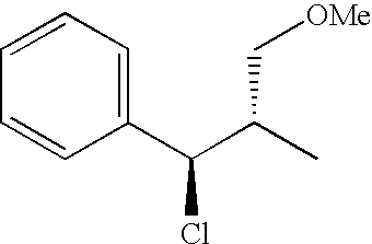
C1(C(C(C)C[OMe])Cl)=CC=CC=C1
